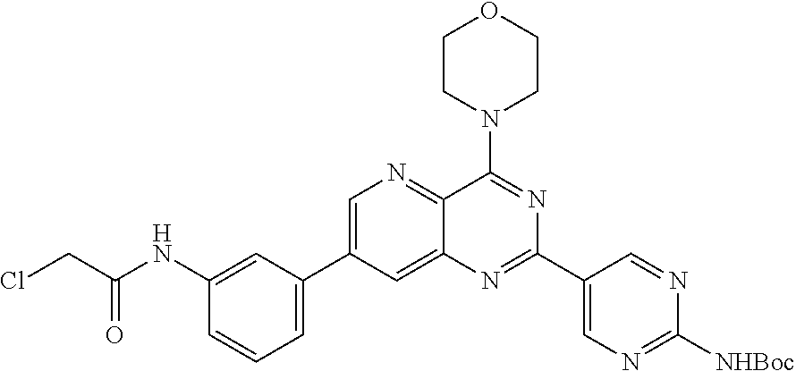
C1=C(C2=CC=CC(NC(CCl)=O)=C2)C=C2C(=N1)C(N1CCOCC1)=NC(C1=CN=C([NHBoc])N=C1)=N2
